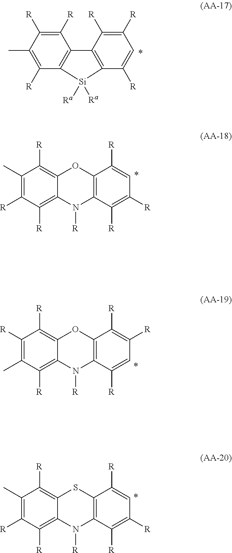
C1(C)=C([R])C2=C(C([R])=C1[R])C1=C(C([R])=CC([R])=C1[R])[Si]2([Ra])[Ra].C1(C)=C([R])C([R])=C2C(=C1[R])OC1=C(N2[R])C([R])=C([R])C=C1[R].C1([R])=C(C)C([R])=C2C(=C1[R])OC1=C(N2[R])C([R])=CC([R])=C1[R].C1(C)=C([R])C([R])=C2C(=C1[R])SC1=C(N2[R])C([R])=C([R])C=C1[R]
